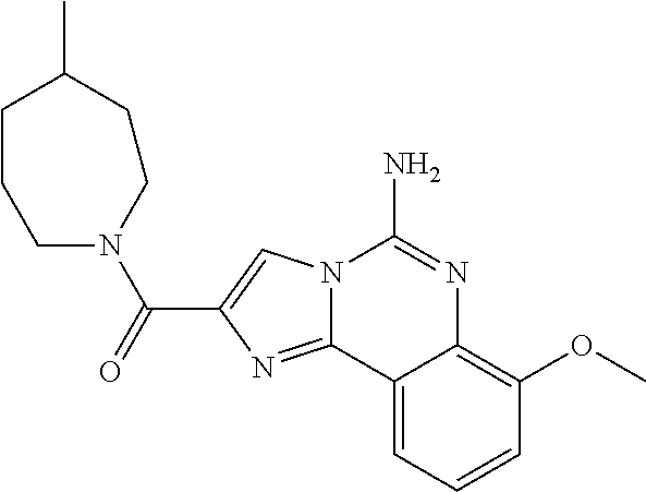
N12C(=NC(C(=O)N3CCCC(C)CC3)=C1)C1=CC=CC(OC)=C1N=C2N
